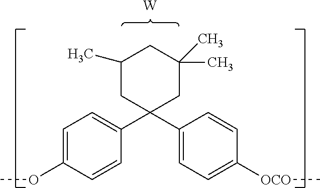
C1=C(OC)C=CC(C2(C3=CC=C([OCO]C)C=C3)CC(C)CC(C)(C)C2)=C1.[W]
